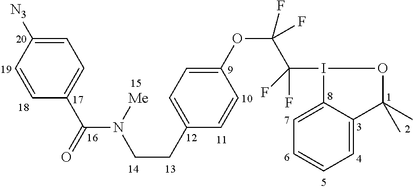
C1=C([N3])C=CC(C(=O)N(CCC2=CC=C(OC(C(F)(F)I3C4=CC=CC=C4C(C)(C)O3)(F)F)C=C2)[Me])=C1
